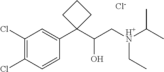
[Cl-].C1(Cl)=C(Cl)C=CC(C2(C(C[H+N](C(C)C)CC)O)CCC2)=C1
